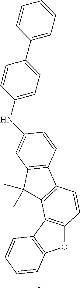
N(C1=CC=C(C2=CC=CC=C2)C=C1)C1=CC2=C(C3=C(C4=C(OC5=C4C=CC=C5)C=C3)C2(C)C)C=C1.F
